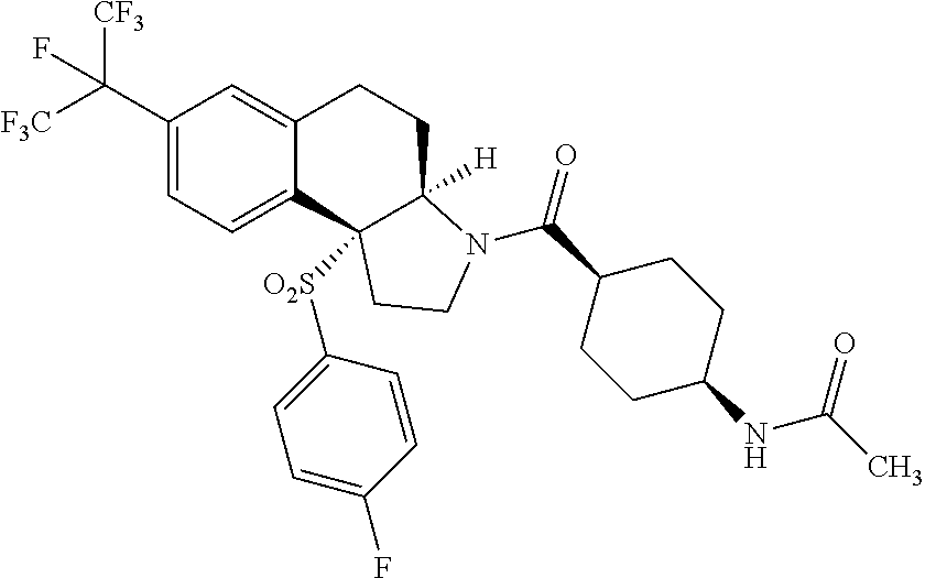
C(C1=CC=C2C(=C1)CCC1([H])C2([O2S]C2=CC=C(F)C=C2)CCN1C(=O)C1CCC(NC(C)=O)CC1)([F3C])([CF3])F
